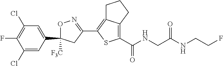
C1(Cl)=CC(C2([F3C])ON=C(C3=C4C(=C(C(NCC(NCCF)=O)=O)S3)CCC4)C2)=CC(Cl)=C1F
